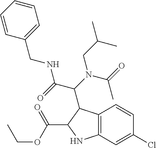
C12=C(C=C(Cl)C=C1)NC(C(OCC)=O)C2C(C(NCC1=CC=CC=C1)=O)N(CC(C)C)C(C)=O
